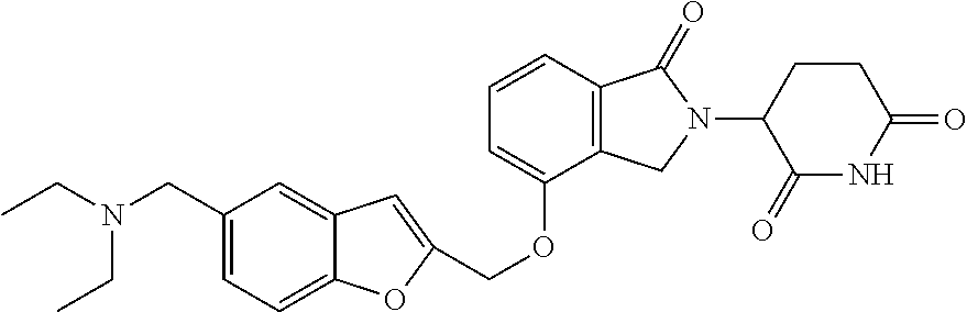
O(C1=CC=CC2=C1CN(C1CCC(=O)NC1=O)C2=O)CC1=CC2=CC(CN(CC)CC)=CC=C2O1
